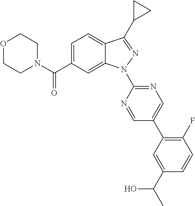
C12=CC=C(C(N3CCOCC3)=O)C=C1N(C1=NC=C(C3=C(F)C=CC(C(O)C)=C3)C=N1)N=C2C1CC1
